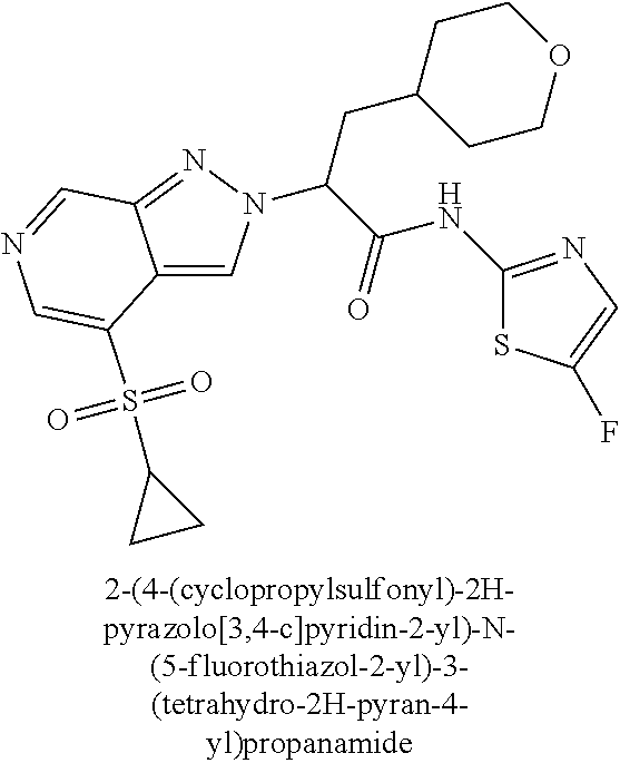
C12=CN(C(C(=O)NC3=NC=C(F)S3)CC3CCOCC3)N=C1C=NC=C2S(=O)(=O)C1CC1
